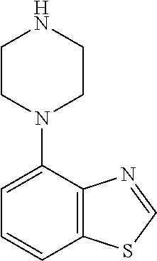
C1=C(N2CCNCC2)C2=C(C=C1)SC=N2
